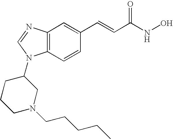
C12=C(C=CC(C=CC(=O)NO)=C1)N(C1CCCN(CCCCC)C1)C=N2
